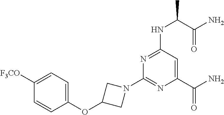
C1(N2CC(OC3=CC=C([F3CO])C=C3)C2)=NC(C(N)=O)=CC(NC(C)C(N)=O)=N1
